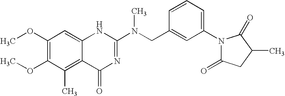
C1(OC)=C(OC)C(C)=C2C(=C1)NC(N(CC1=CC(N3C(=O)CC(C)C3=O)=CC=C1)C)=NC2=O
